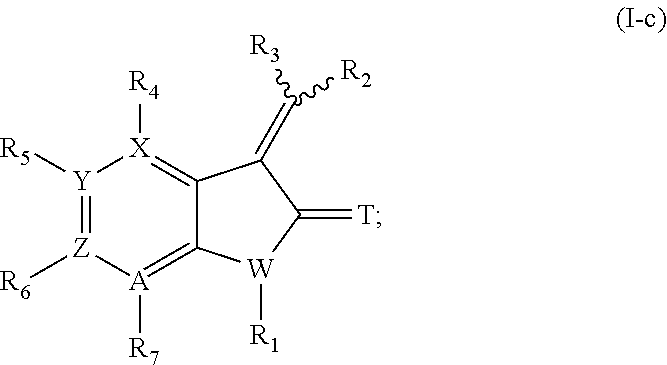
[Y]1([R5])=[Z]([R6])[A]([R7])=C2C(=[X]1[R4])C(=C([R3])[R2])C(=[T])[W]2[R1]
